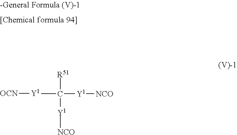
[OCN][Y1].CC([R51])([Y1][NCO])[Y1][NCO]
